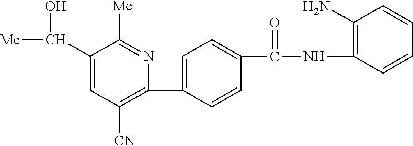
C1(C2=CC=C(C(NC3=C(N)C=CC=C3)=O)C=C2)=C([CN])C=C(C(O)[Me])C([Me])=N1
